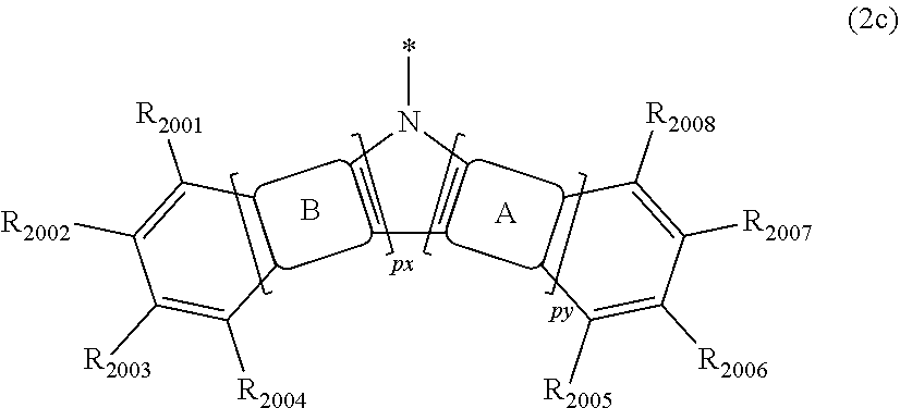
C1([R2001])=C([R2002])C([R2003])=C([R2004])CC1.C1C([R2005])=C([R2006])C([R2007])=C([R2008])C1.[A].C1=CN(*)C=C1.B
